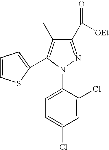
C1(C([OEt])=O)=NN(C2=CC=C(Cl)C=C2Cl)C(C2=CC=CS2)=C1C
